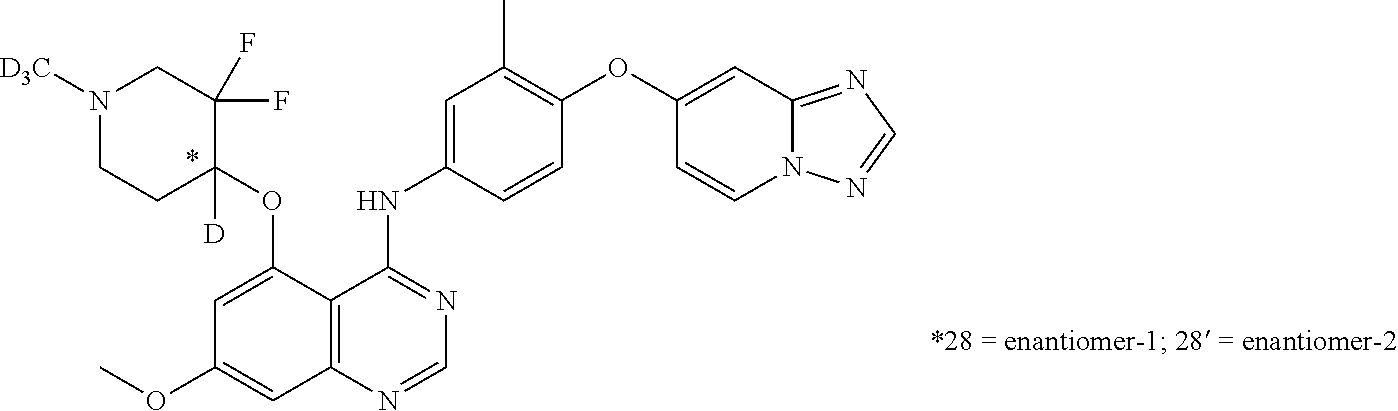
N1([D3C])CCC(OC2=CC(OC)=CC3=C2C(NC2=CC(C)=C(OC4=CC5=NC=NN5C=C4)C=C2)=NC=N3)([D])C(F)(F)C1
